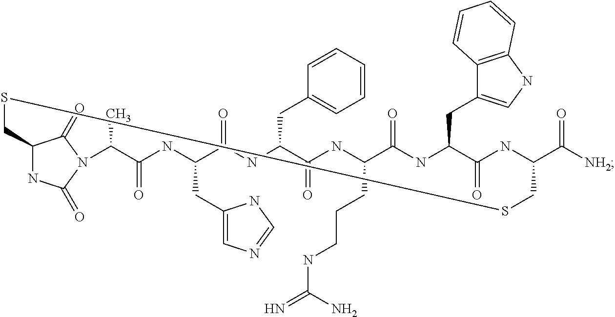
C1(=O)NC(CC2=CC=CC=C2)C(=O)NC(CCCNC(N)=N)C(=O)NC(CC2=CNC3=C2C=CC=C3)C(=O)NC(C([NH2])=O)CSSCC2NC(=O)N(C2=O)C(C)C(=O)NC1CC1=CN=CN1
